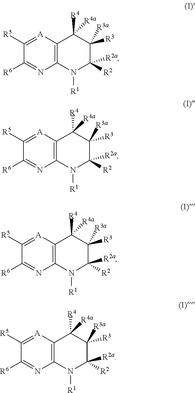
C12=C([A]=C([R5])C([R6])=N1)C([R4])([R4a])C([R3])([R3a])C([R2])([R2a])N2[R1].C12=C([A]=C([R5])C([R6])=N1)C([R4])([R4a])C([R3])([R3a])C([R2])([R2a])N2[R1].C12=C([A]=C([R5])C([R6])=N1)C([R4])([R4a])C([R3])([R3a])C([R2])([R2a])N2[R1].C12=C([A]=C([R5])C([R6])=N1)C([R4])([R4a])C([R3])([R3a])C([R2])([R2a])N2[R1]
